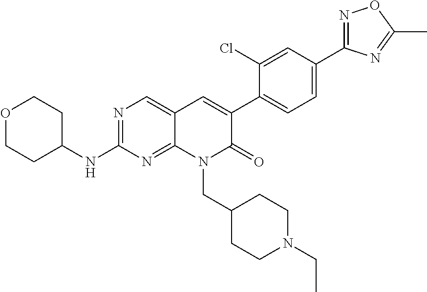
N1=C(C2=CC=C(C3=CC4=CN=C(NC5CCOCC5)N=C4N(CC4CCN(CC)CC4)C3=O)C(Cl)=C2)N=C(C)O1
